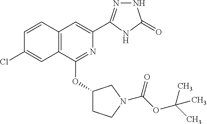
C1=CC2=C(C=C1Cl)C(OC1CCN(C(=O)OC(C)(C)C)C1)=NC(C1=NNC(=O)N1)=C2
